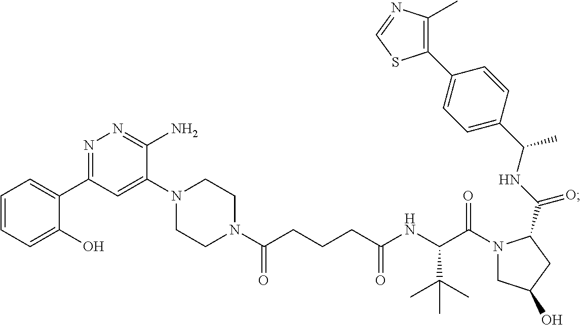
C(CC(=O)N1CCN(C2=CC(C3=CC=CC=C3O)=NN=C2N)CC1)CC(NC(C(N1CC(O)CC1C(NC(C1=CC=C(C2=C(C)N=CS2)C=C1)C)=O)=O)C(C)(C)C)=O
